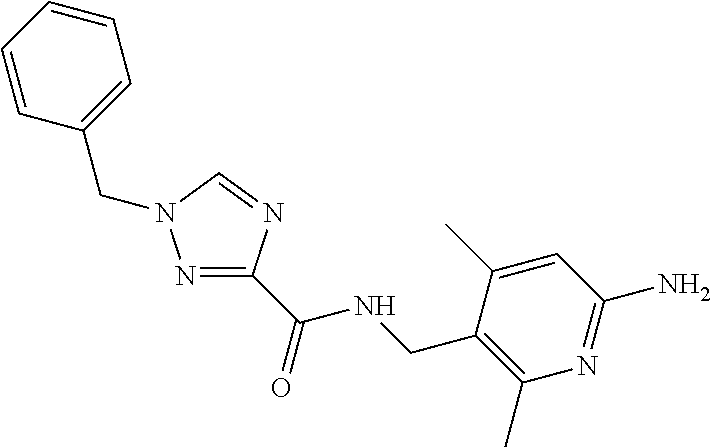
N1=C(C(NCC2=C(C)N=C(N)C=C2C)=O)N=CN1CC1=CC=CC=C1
